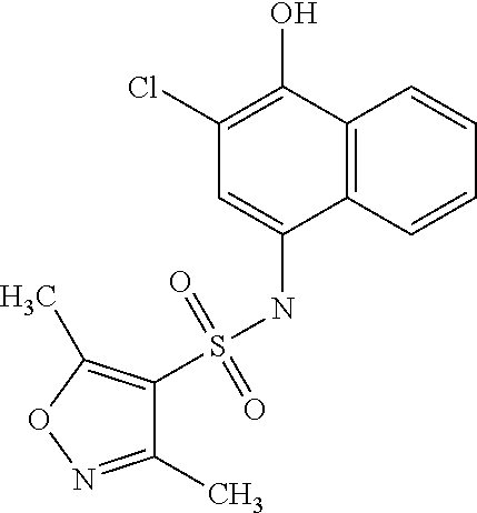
C12=C(C=CC=C1)C(NS(C1=C(C)ON=C1C)(=O)=O)=CC(Cl)=C2O
